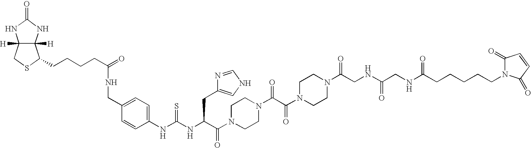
C12([H])C([H])(NC(=O)N1)C(CCCCC(=O)NCC1=CC=C(NC(NC(C(N3CCN(C(C(N4CCN(C(CNC(CNC(CCCCCN5C(=O)C=CC5=O)=O)=O)=O)CC4)=O)=O)CC3)=O)CC3=CNC=N3)=S)C=C1)SC2
